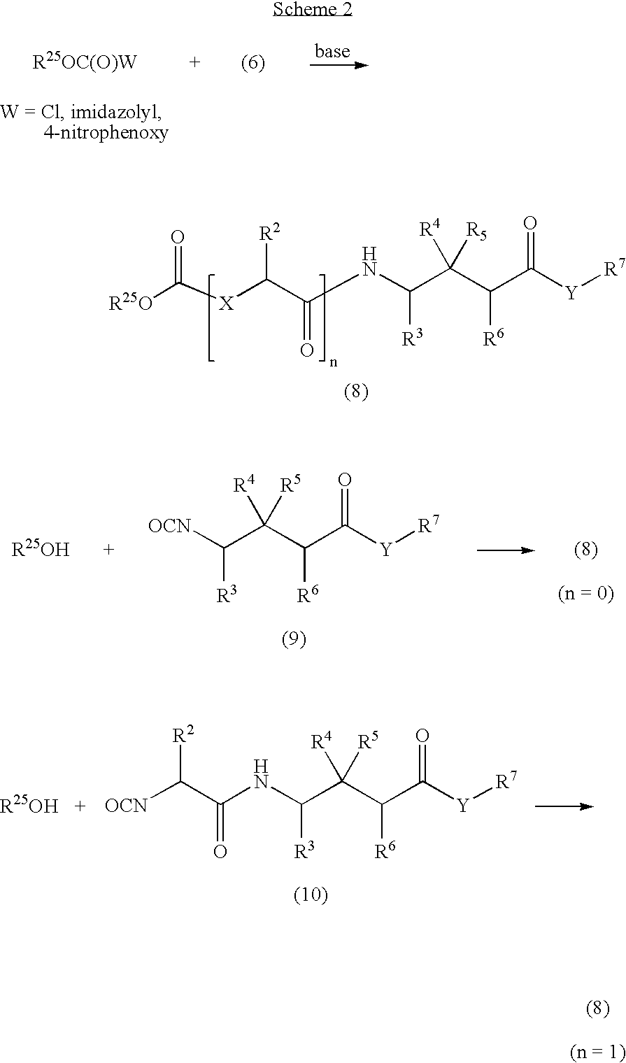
[R25O]C([X]C(C(NC(C(C(C([Y][R7])=O)[R6])([R4])[R5])[R3])=O)[R2])=O.N(C(C(C(C([Y][R7])=O)[R6])([R4])[R5])[R3])C(C([R2])[OCN])=O.[OCN]C(C(C(C([Y][R7])=O)[R6])([R4])[R5])[R3]
